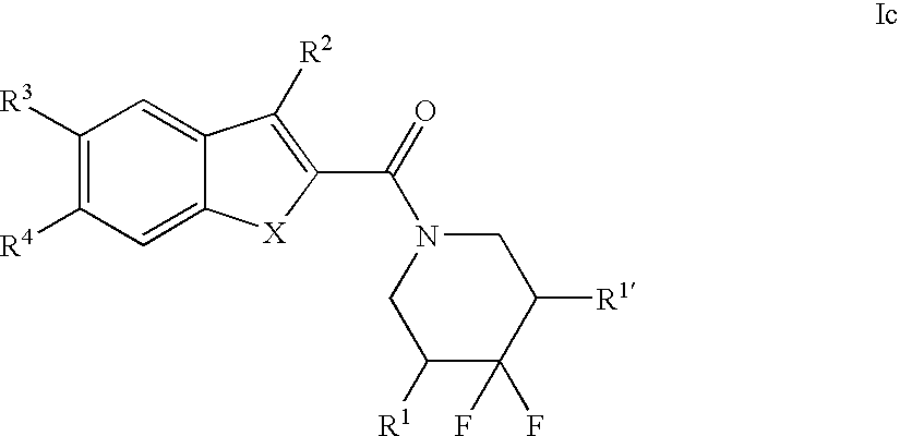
C1([R3])=C([R4])C=C2C(=C1)C([R2])=C(C(N1CC([R1])C(F)(F)C([R1])C1)=O)[X]2
